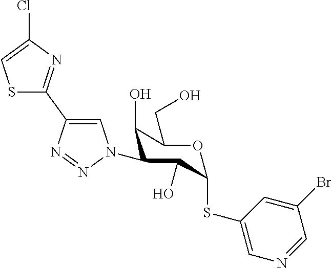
ClC1=CSC(C2=CN(C3C(O)C(CO)OC(SC4=CN=CC(Br)=C4)C3O)N=N2)=N1
